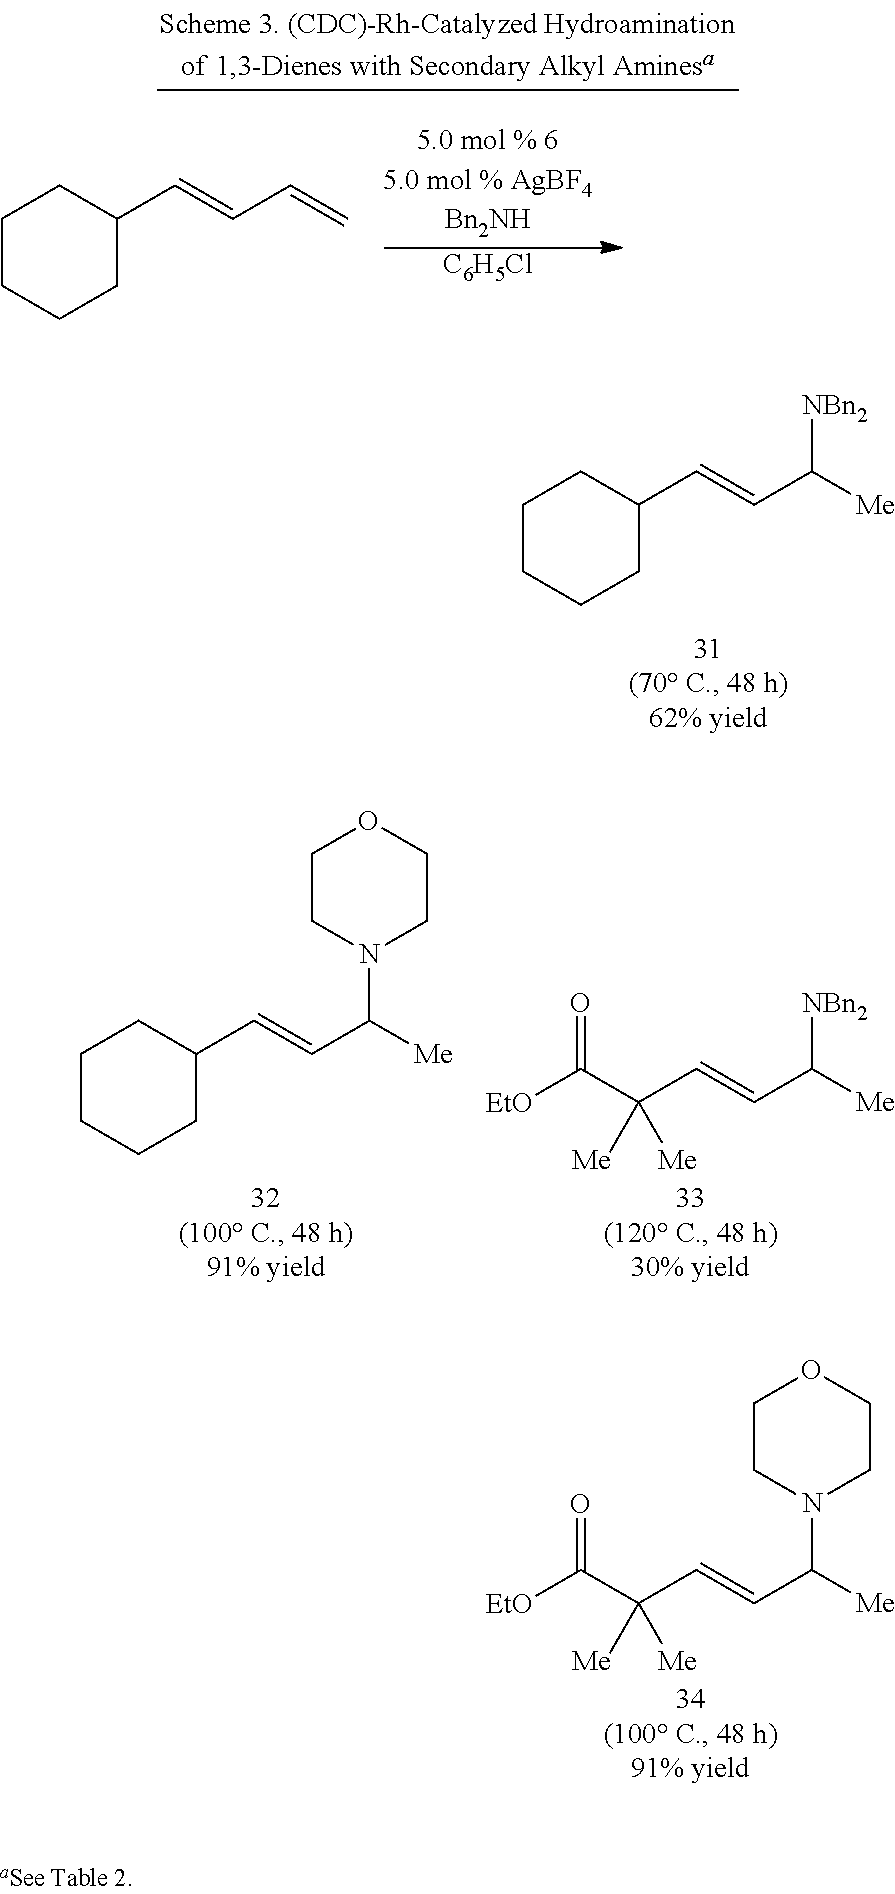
C1CCCC(C=CC([Me])[NBn2])C1.[C6H5Cl].C1CCCC(C=CC=C)C1.[EtO]C(C(C=CC([Me])N1CCOCC1)([Me])[Me])=O.C1CCCC(C=CC([Me])N2CCOCC2)C1.[EtO]C(C(C=CC([Me])[NBn2])([Me])[Me])=O
